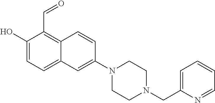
C1(O)=CC=C2C(=C1C=O)C=CC(N1CCN(CC3=CC=CC=N3)CC1)=C2
